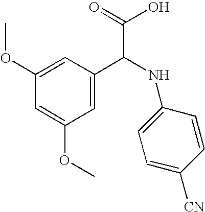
C1=C(OC)C=C(OC)C=C1C(NC1=CC=C([CN])C=C1)C(O)=O
